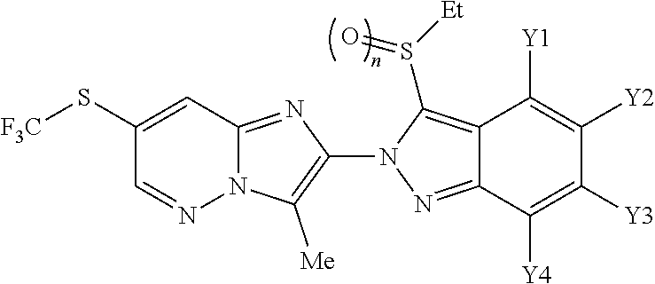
N12C(=NC(N3N=C4C(=C3S([Et])=O)C([Y1])=C([Y2])C([Y3])=C4[Y4])=C1[Me])C=C(S[F3C])C=N2
